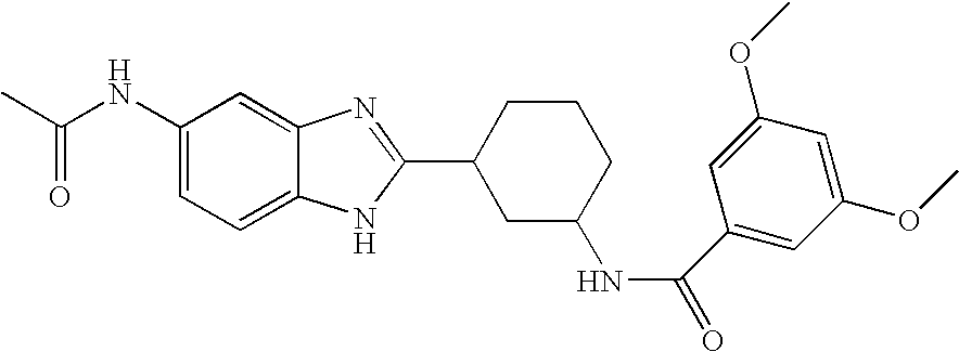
CC(NC1=CC=C2C(=C1)N=C(C1CC(NC(C3=CC(OC)=CC(OC)=C3)=O)CCC1)N2)=O
